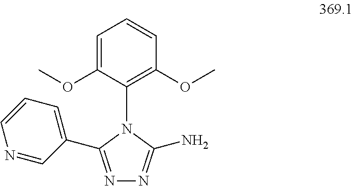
C1=C(OC)C(N2C(N)=NN=C2C2=CC=CN=C2)=C(OC)C=C1
